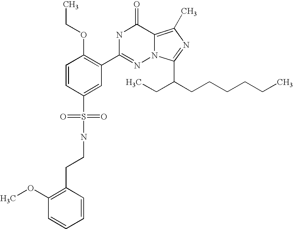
C1=CC(S(NCCC2=C(OC)C=CC=C2)(=O)=O)=CC(C2=NN3C(=C(C)N=C3C(CCCCCC)CC)C(=O)N2)=C1OCC
